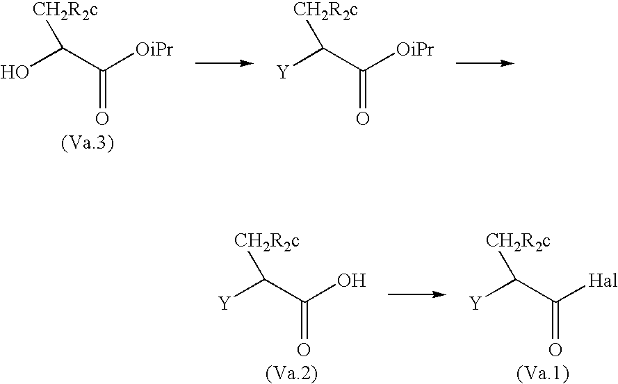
OC(C([OiPr])=O)[CH2R2c].[Y]C(C([OiPr])=O)[CH2R2c].[Y]C(C(O)=O)[CH2R2c].[Y]C(C([Hal])=O)[CH2R2c]
